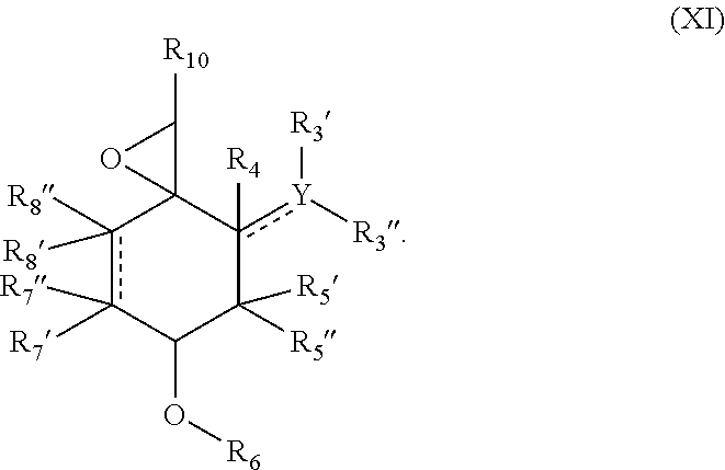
c1([R8])([R8])c([R7])([R7])C(O[R6])C([R5])([R5])c([Y]([R3])[R3])([R4])C12C([R10])O2
